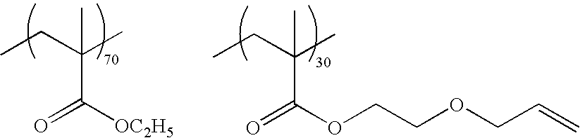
CCC(C)(C)C(=O)[OC2H5].CCC(C)(C)C(=O)OCCOCC=C
